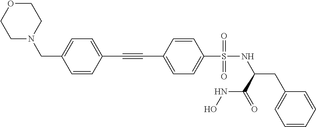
C1OCCN(CC2=CC=C(C#CC3=CC=C(S(NC(CC4=CC=CC=C4)C(=O)NO)(=O)=O)C=C3)C=C2)C1
